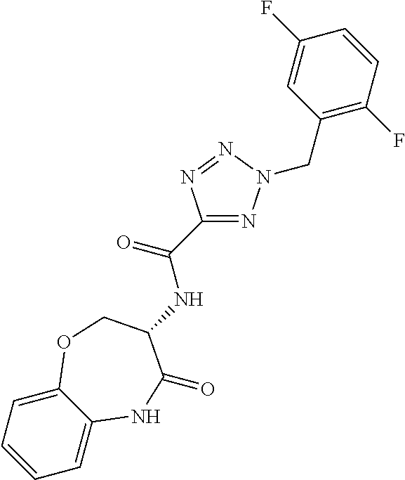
C1=C2C(=CC=C1)OCC(NC(C1=NN(CC3=C(F)C=CC(F)=C3)N=N1)=O)C(=O)N2
